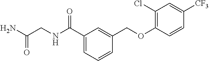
C1(C(NCC(N)=O)=O)=CC=CC(COC2=C(Cl)C=C([CF3])C=C2)=C1
